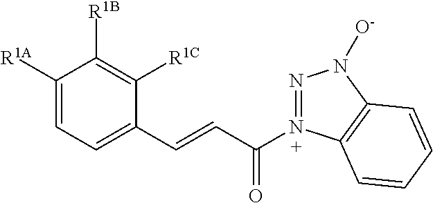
C1([R1A])=CC=C(C=CC(=O)N2=NN([O-])C3=C2C=CC=C3)C([R1C])=C1[R1B]
